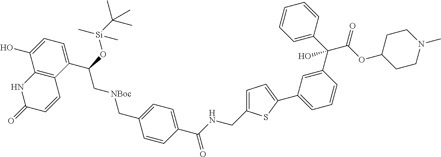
C12=C(C(C(O[Si](C)(C)C(C)(C)C)C[NBoc]CC3=CC=C(C(NCC4=CC=C(C5=CC=CC(C(C6=CC=CC=C6)(C(OC6CCN(C)CC6)=O)O)=C5)S4)=O)C=C3)=CC=C1O)C=CC(=O)N2
